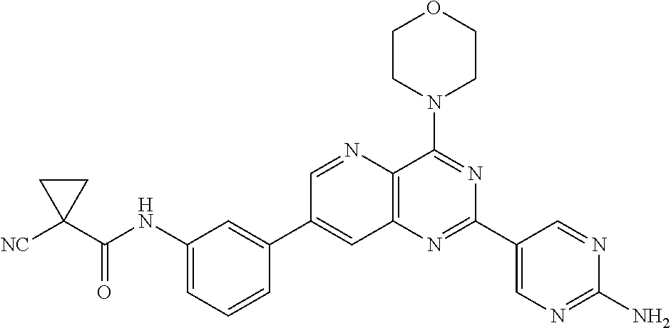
C1(NC(C2([NC])CC2)=O)=CC=CC(C2=CC3=C(C(N4CCOCC4)=NC(C4=CN=C(N)N=C4)=N3)N=C2)=C1
